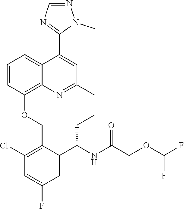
C1=CC(OCC2=C(Cl)C=C(F)C=C2C(NC(COC(F)F)=O)CC)=C2C(=C1)C(C1=NC=NN1C)=CC(C)=N2
